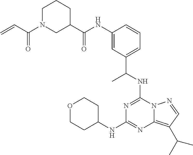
C1(C(NC2=CC(C(NC3=NC(NC4CCOCC4)=NC4=C(C(C)C)C=NN34)C)=CC=C2)=O)CCCN(C(C=C)=O)C1
